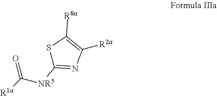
[R2a]C1=C([R8a])SC([NR5]C([R1a])=O)=N1
